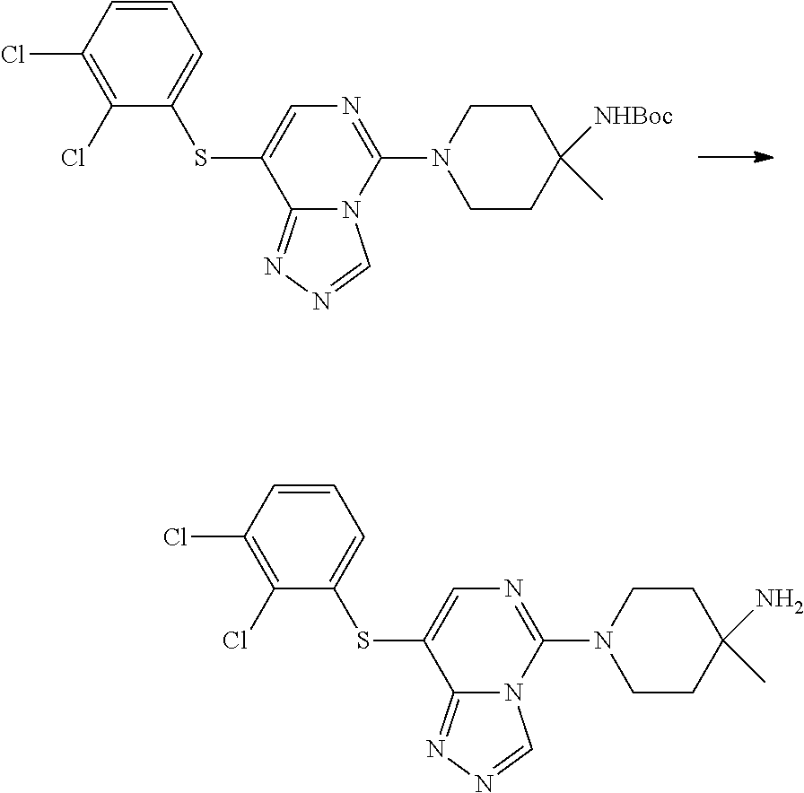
C12=NN=CN1C(N1CCC(C)(N)CC1)=NC=C2SC1=CC=CC(Cl)=C1Cl.C12=NN=CN1C(N1CCC(C)([NHBoc])CC1)=NC=C2SC1=CC=CC(Cl)=C1Cl
